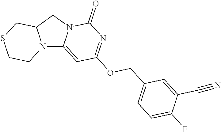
N12C3=CC(OCC4=CC=C(F)C(C#N)=C4)=NC(=O)N3CC1CSCC2
